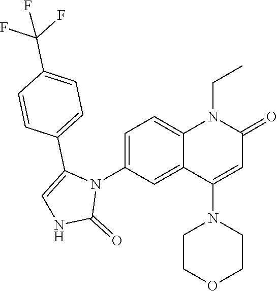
N1(C2=CC=C3C(=C2)C(N2CCOCC2)=CC(=O)N3CC)C(C2=CC=C(C(F)(F)F)C=C2)=CNC1=O
